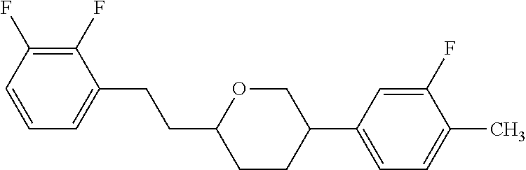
C1(F)=C(F)C=CC=C1CCC1CCC(C2=CC=C(C)C(F)=C2)CO1
